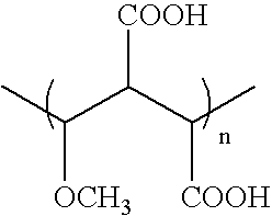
CC(C(C(C)[OCH3])[COOH])[COOH]
